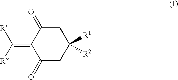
C1(=C([R])[R])C(=O)CC([R1])([R2])CC1=O
